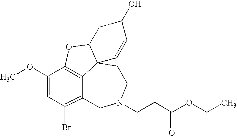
C12=C3C(OC)=CC(Br)=C1CN(CCC(OCC)=O)CCC21C(O3)CC(O)C=C1
